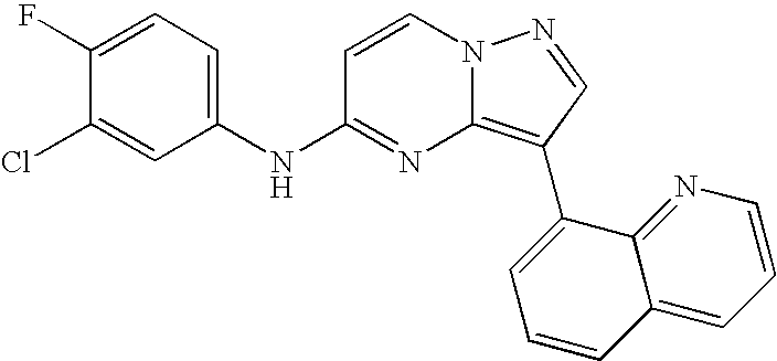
C1(F)=CC=C(NC2=NC3=C(C4=CC=CC5=CC=CN=C45)C=NN3C=C2)C=C1Cl
